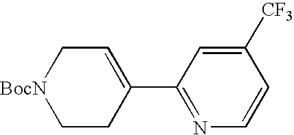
C1CC(C2=NC=CC([CF3])=C2)=CC[BocN]1
